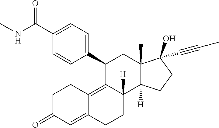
C(C1=CC=C(C2C3=C4C(=CC(=O)CC4)CCC3([H])C3([H])C(C)(C2)C(O)(C#CC)CC3)C=C1)(NC)=O
